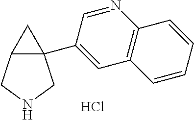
Cl.C12(C3=CC4=C(N=C3)C=CC=C4)C(CNC1)C2
